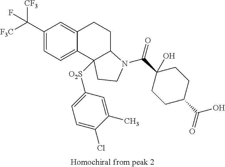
C(C1=CC=C2C(=C1)CCC1C2([O2S]C2=CC=C(Cl)C(C)=C2)CCN1C(=O)C1(O)CCC(C(O)=O)CC1)([F3C])([CF3])F
